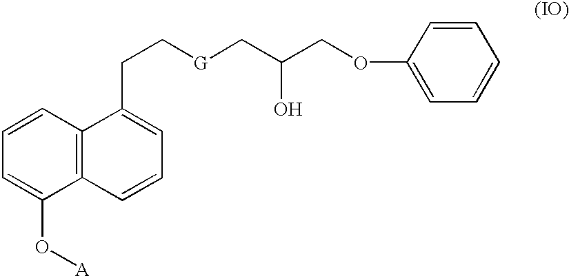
C1=CC=C(O[A])C2=C1C(CC[G]CC(COC1=CC=CC=C1)O)=CC=C2
